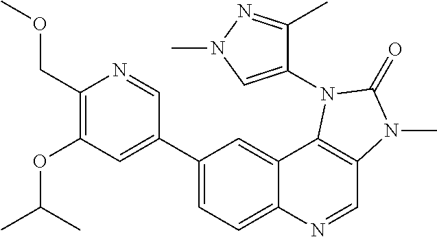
C1(C2=CC(OC(C)C)=C(COC)N=C2)=CC=C2C(=C1)C1=C(C=N2)N(C)C(=O)N1C1=CN(C)N=C1C
